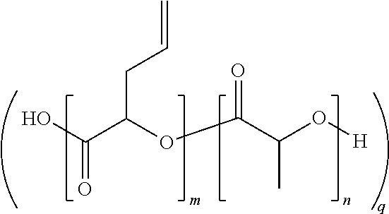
OC(C(OC(C(O[H])C)=O)CC=C)=O
